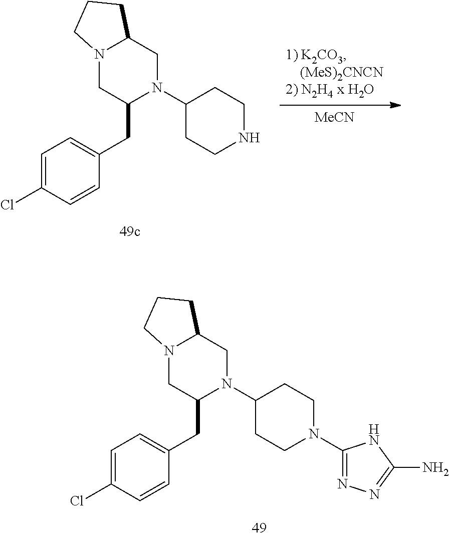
C1=C(Cl)C=CC(CC2N(C3CCN(C4=NN=C(N)N4)CC3)CC3N(C2)CCC3)=C1.[MeCN].C1=C(Cl)C=CC(CC2N(C3CCNCC3)CC3N(C2)CCC3)=C1
